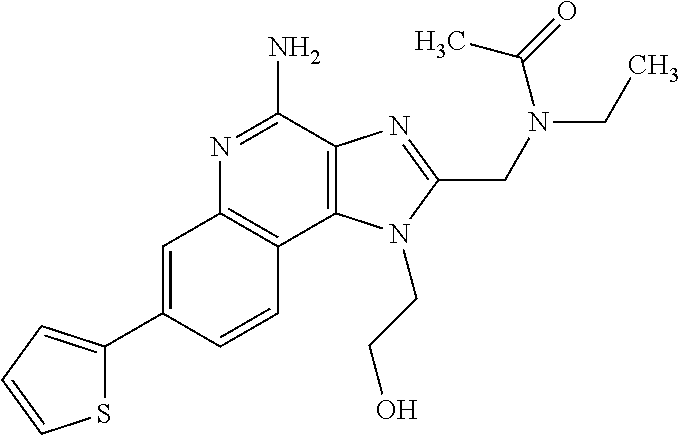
C1=C(C2=CC=CS2)C=CC2=C1N=C(N)C1=C2N(CCO)C(CN(CC)C(C)=O)=N1
